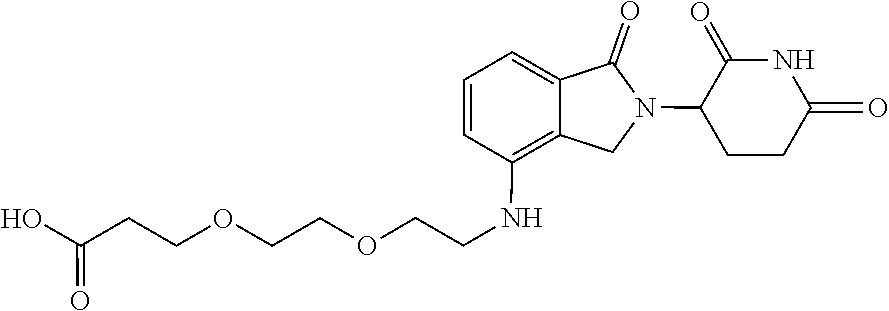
N1(C2CCC(=O)NC2=O)C(=O)C2=CC=CC(NCCOCCOCCC(O)=O)=C2C1
